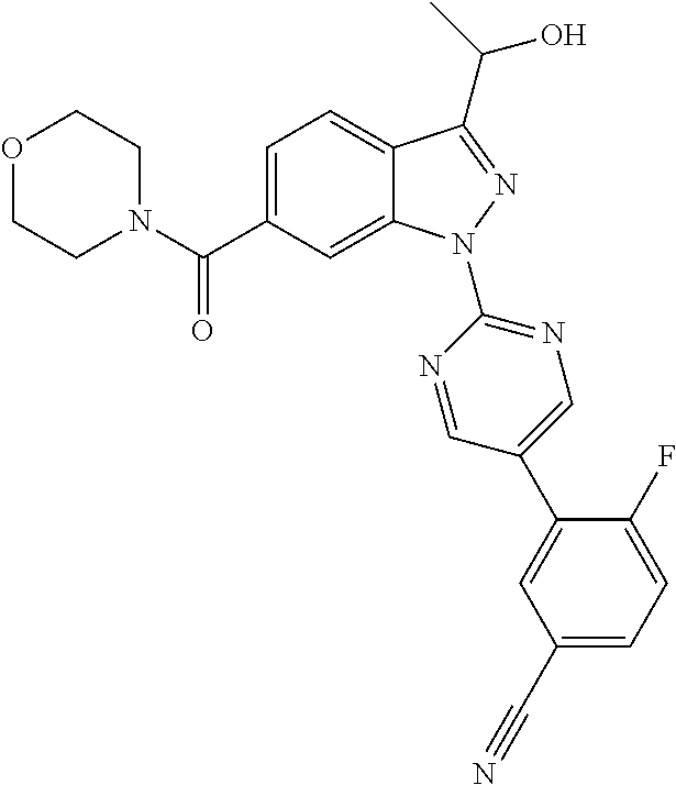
O1CCN(C(C2=CC=C3C(=C2)N(C2=NC=C(C4=CC(C#N)=CC=C4F)C=N2)N=C3C(C)O)=O)CC1
